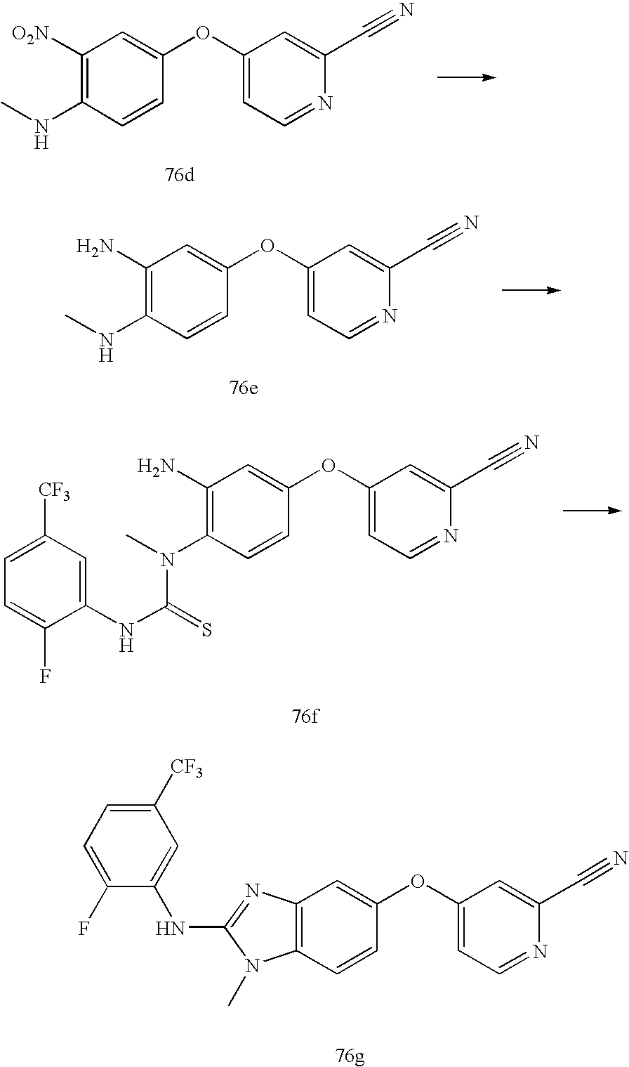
C1([O2N])=C(NC)C=CC(OC2=CC=NC(C#N)=C2)=C1.C1(N)=C(NC)C=CC(OC2=CC=NC(C#N)=C2)=C1.C1(N)=C(N(C)C(=S)NC2=CC([CF3])=CC=C2F)C=CC(OC2=CC=NC(C#N)=C2)=C1.C12=C(C=CC(OC3=CC=NC(C#N)=C3)=C1)N(C)C(NC1=CC([CF3])=CC=C1F)=N2
